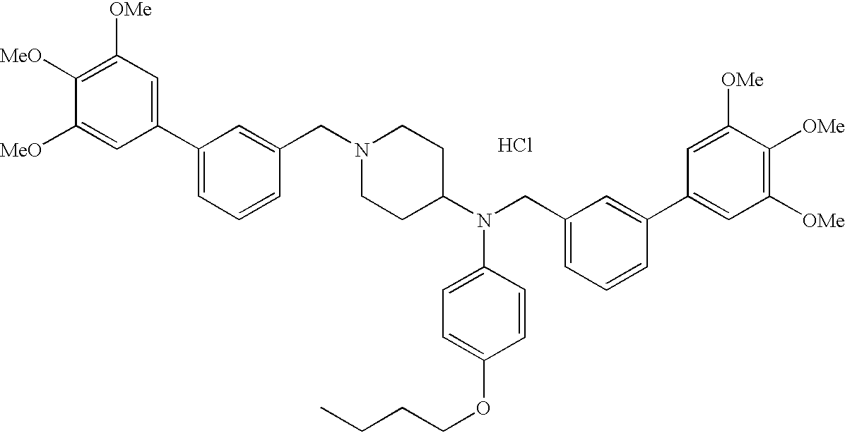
C1([OMe])=C([MeO])C([MeO])=CC(C2=CC=CC(CN3CCC(N(CC4=CC=CC(C5=CC([OMe])=C([OMe])C([OMe])=C5)=C4)C4=CC=C(OCCCC)C=C4)CC3)=C2)=C1.Cl
